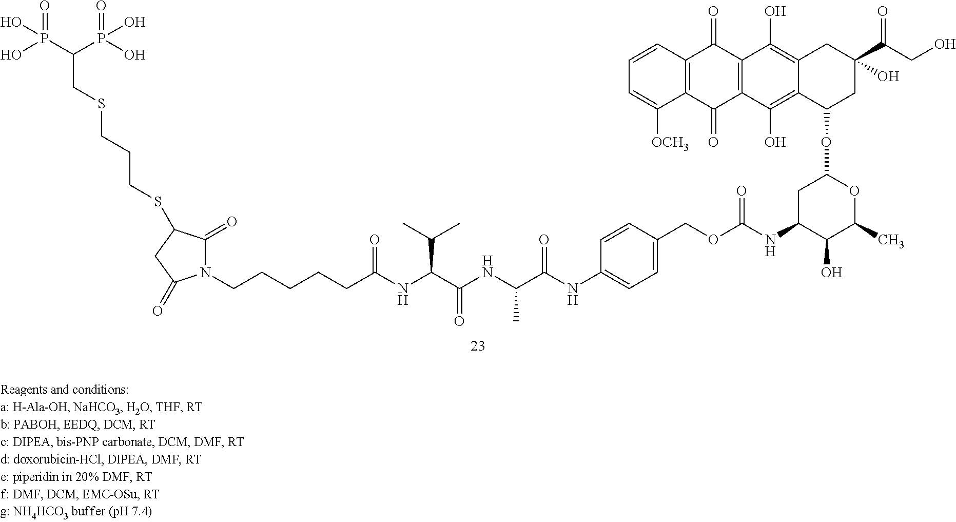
N1(CCCCCC(NC(C(NC(C(NC2=CC=C(COC(NC3C(O)C(C)OC(OC4CC(C(CO)=O)(O)CC5=C(O)C6=C(C(O)=C45)C(=O)C4=C(C6=O)C=CC=C4[OCH3])C3)=O)C=C2)=O)C)=O)C(C)C)=O)C(=O)C(SCCCSCC(P(O)(=O)O)P(O)(=O)O)CC1=O
